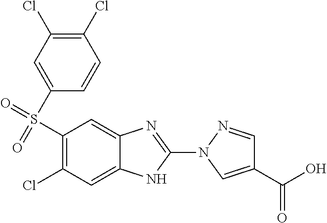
C1(Cl)=C(Cl)C=C(S(C2=C(Cl)C=C3C(=C2)N=C(N2C=C(C(O)=O)C=N2)N3)(=O)=O)C=C1
